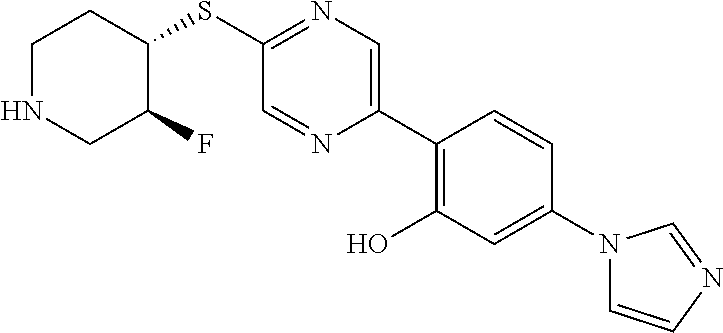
S(C1=NC=C(C2=C(O)C=C(N3C=CN=C3)C=C2)N=C1)C1CCNCC1F
